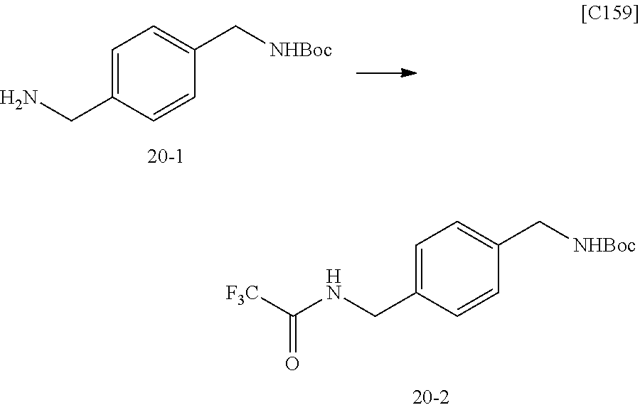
C1=C(CN)C=CC(C[NHBoc])=C1.C1=C(CNC([F3C])=O)C=CC(C[NHBoc])=C1
